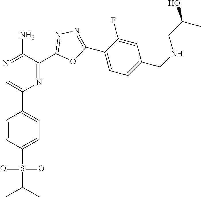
C1(C2=CC=C(S(C(C)C)(=O)=O)C=C2)=CN=C(N)C(C2=NN=C(C3=CC=C(CNCC(O)C)C=C3F)O2)=N1
